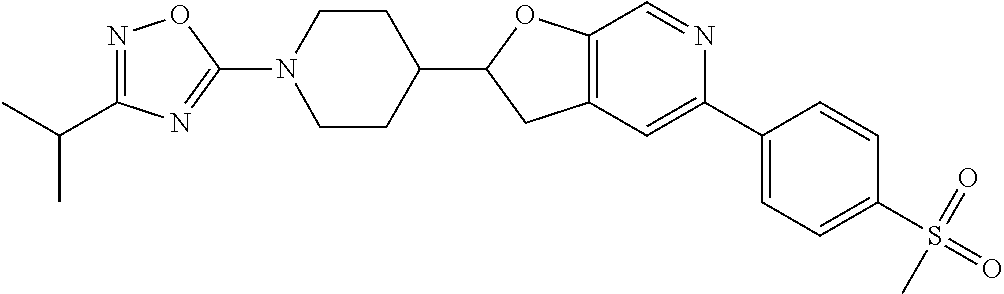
N1(C2=NC(C(C)C)=NO2)CCC(C2CC3=C(O2)C=NC(C2=CC=C(S(=O)(C)=O)C=C2)=C3)CC1
